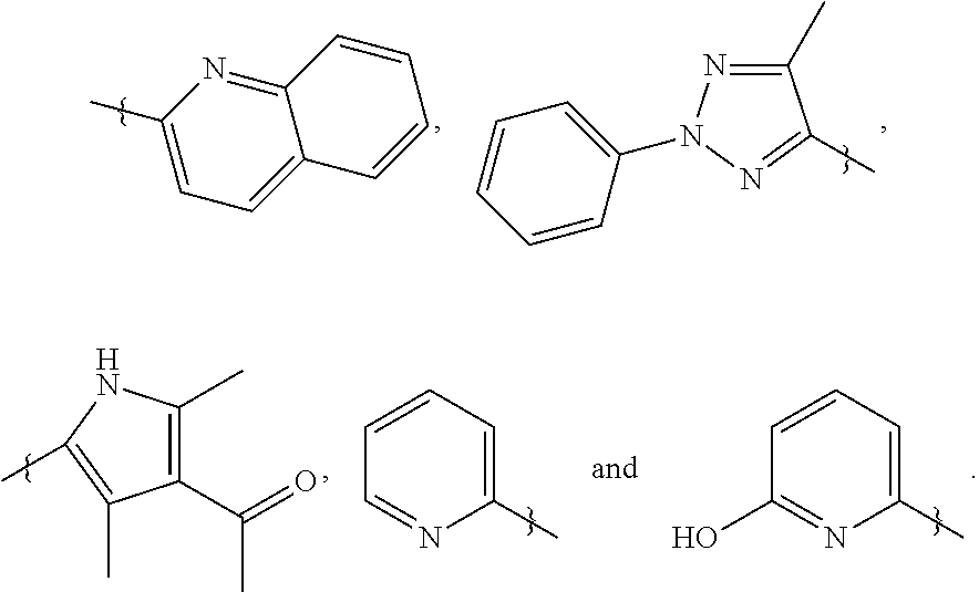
C12=NC(C)=CC=C1C=CC=C2.C1(C)=NN(C2=CC=CC=C2)N=C1C.C1(C)=CC=CC=N1.C1(C(=O)C)=C(C)NC(C)=C1C.C1(C)=CC=CC(O)=N1
